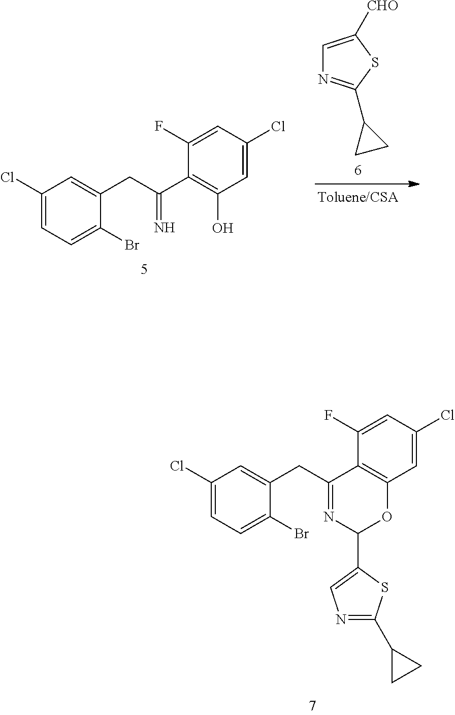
C1(Cl)=CC=C(Br)C(CC2=NC(C3=CN=C(C4CC4)S3)OC3=C2C(F)=CC(Cl)=C3)=C1.C1(Cl)=CC=C(Br)C(CC(C2=C(O)C=C(Cl)C=C2F)=N)=C1.C1=C([CHO])SC(C2CC2)=N1
